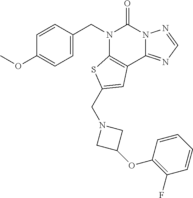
C1=C(CN2C3=C(C4=NC=NN4C2=O)C=C(CN2CC(OC4=C(F)C=CC=C4)C2)S3)C=CC(OC)=C1
